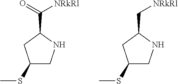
C1(SC)CNC(C(=O)[NRkRl])C1.C1(SC)CNC(C[NRkRl])C1
